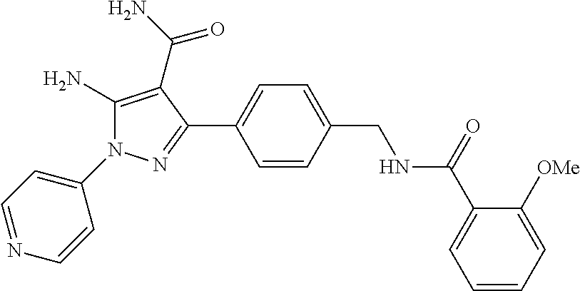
C1=CC(CNC(C2=CC=CC=C2[OMe])=O)=CC=C1C1=NN(C2=CC=NC=C2)C(N)=C1C(N)=O
